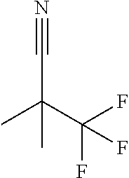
C(C(C)(C(F)(F)F)C)#N
